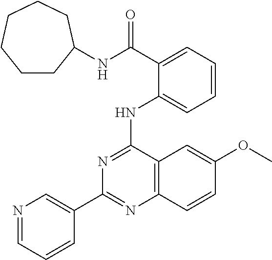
C1(C2=CN=CC=C2)=NC2=C(C(NC3=CC=CC=C3C(NC3CCCCCC3)=O)=N1)C=C(OC)C=C2
